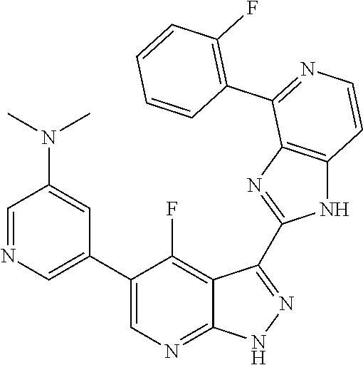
C1=NC=C(C2=CN=C3C(=C2F)C(C2=NC4=C(N2)C=CN=C4C2=C(F)C=CC=C2)=N[N H]3)C=C1N(C)C
